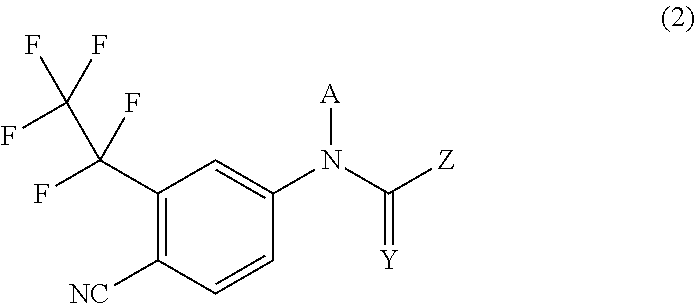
C1(C(F)(C(F)(F)F)F)=C([NC])C=CC(N(C([Z])=[Y])[A])=C1
